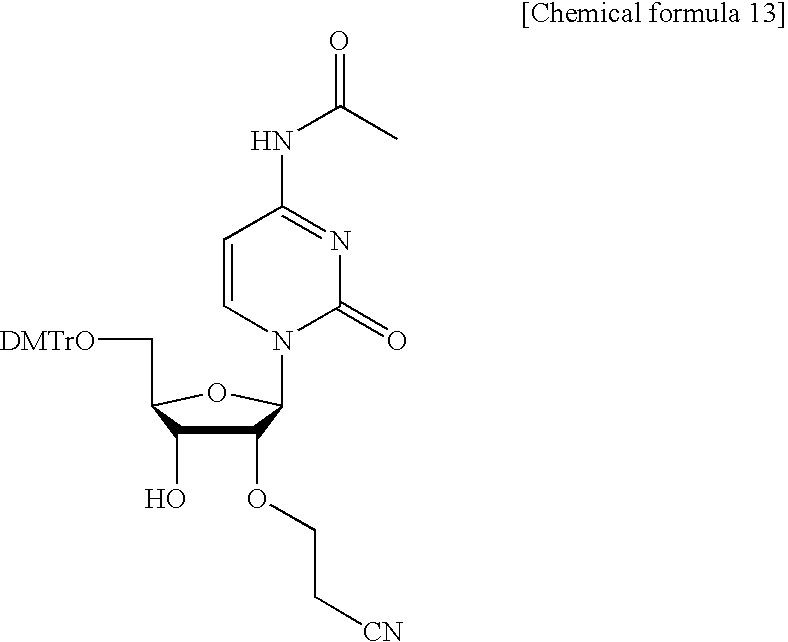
C1(OCC[CN])C(O)C(C[DMTrO])OC1N1C=CC(NC(C)=O)=NC1=O
